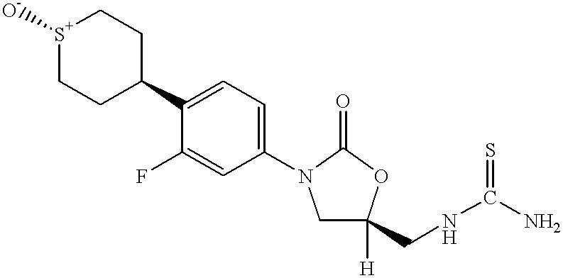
[S+]1([O-])CCC(C2=CC=C(N3CC([H])(CNC(N)=S)OC3=O)C=C2F)CC1
